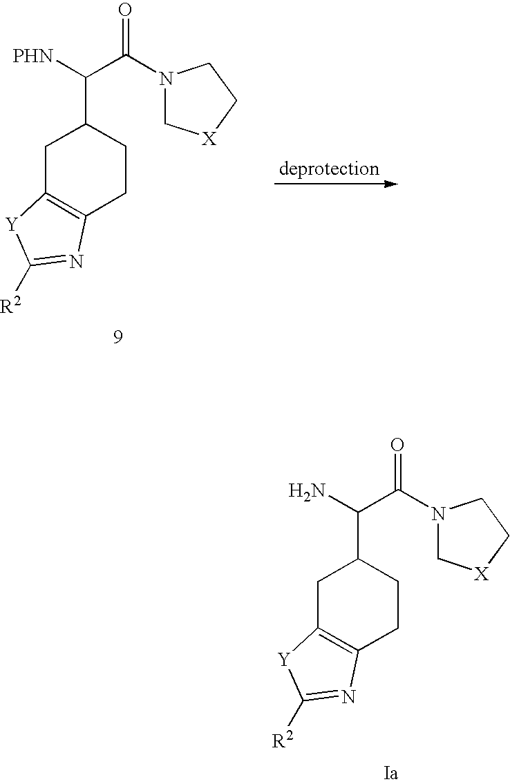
C1(C([PHN])C(N2C[X]CC2)=O)CC2=C(CC1)N=C([R2])[Y]2.C1(C(N)C(N2C[X]CC2)=O)CC2=C(CC1)N=C([R2])[Y]2
